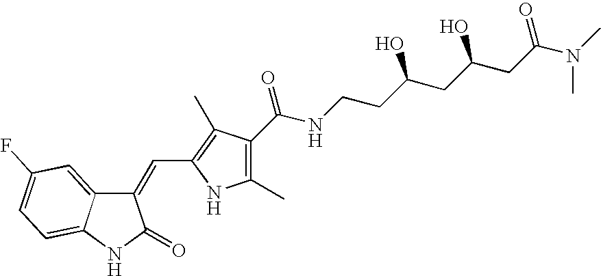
C1(=CC2=C(C)C(C(NCCC(CC(CC(=O)N(C)C)O)O)=O)=C(C)N2)C2=CC(F)=CC=C2NC1=O
